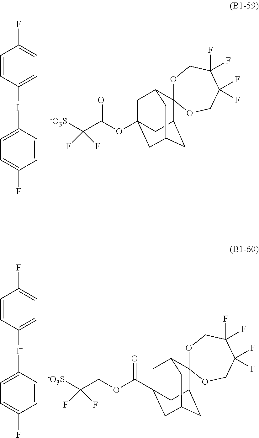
C1=CC([I+]C2=CC=C(F)C=C2)=CC=C1F.[-O3S]C(F)(F)C(OC12CC3C4(C(CC(C1)C3)C2)OCC(F)(F)C(F)(F)CO4)=O.C1=CC([I+]C2=CC=C(F)C=C2)=CC=C1F.C12(C3CC4CC(C(OCC([-O3S])(F)F)=O)(CC1C4)C3)OCC(F)(F)C(F)(F)CO2
